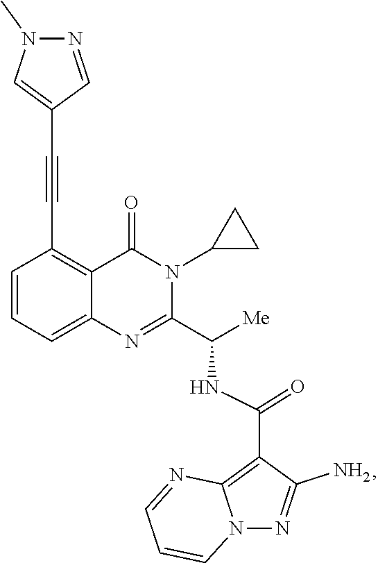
C1=CC=C2C(=C1C#CC1=CN(C)N=C1)C(=O)N(C1CC1)C(C([Me])NC(C1=C3N(N=C1N)C=CC=N3)=O)=N2
